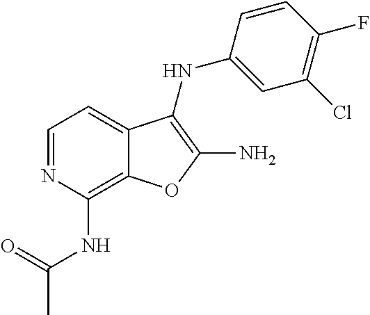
C1(NC(C)=O)=C2C(=CC=N1)C(NC1=CC(Cl)=C(F)C=C1)=C(N)O2
